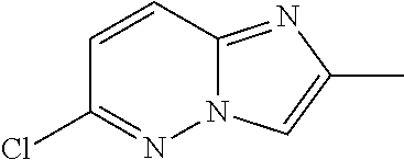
N12C(=NC(C)=C1)C=CC(Cl)=N2
